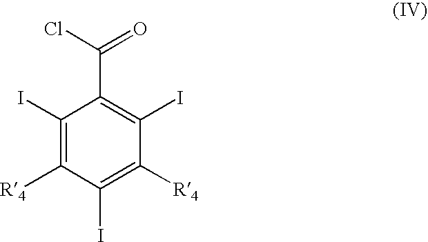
C1(I)=C([R4])C(I)=C([R4])C(I)=C1C(Cl)=O
